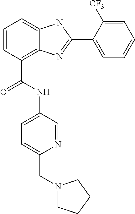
C1=CC(C(NC2=CC=C(CN3CCCC3)N=C2)=O)=C2C(=C1)NC(C1=CC=CC=C1[CF3])=N2
